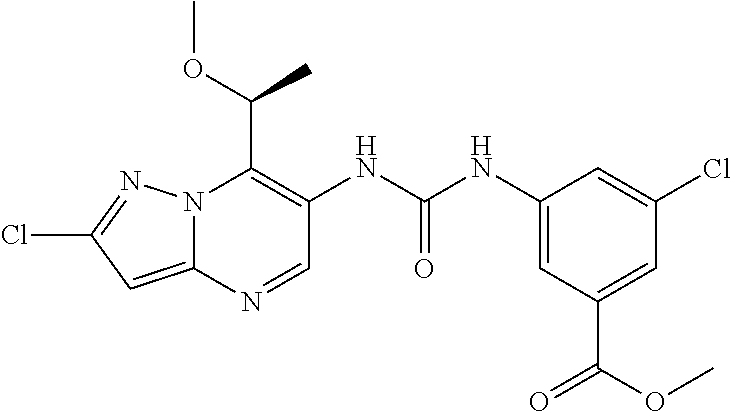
N12C(=CC(Cl)=N1)N=CC(NC(NC1=CC(C(=O)OC)=CC(Cl)=C1)=O)=C2C(OC)C
